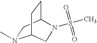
N1(C)CC2CCC1CN2S(C)(=O)=O
